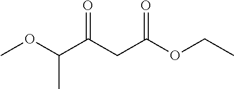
COC(C(CC(OCC)=O)=O)C
